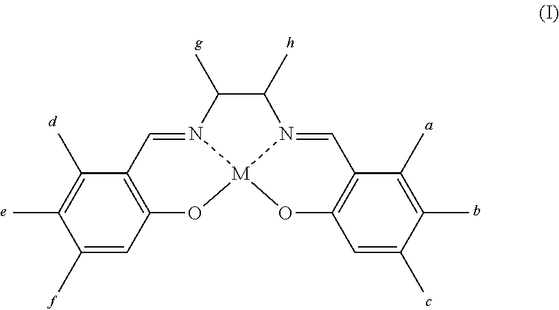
C1(C)=CC2=C(C(C)=C1C)C=N1[M]3(O2)OC2=C(C=N3C(C)C1C)C(C)=C(C)C(C)=C2
